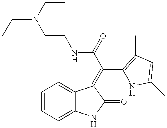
C1=CC=C2C(=C1)C(=C(C(NCCN(CC)CC)=O)C1=C(C)C=C(C)N1)C(=O)N2
